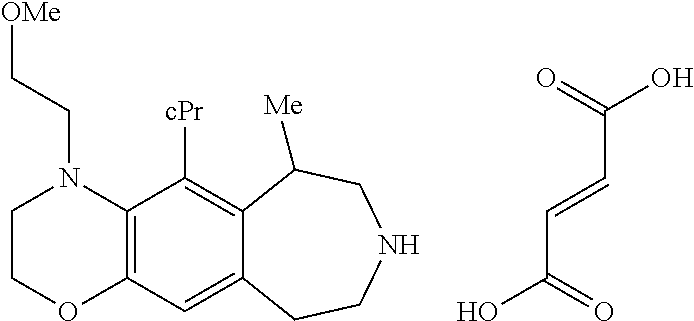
OC(=O)C=CC(O)=O.C1COC2=C(N1CC[OMe])C([cPr])=C1C(=C2)CCNCC1[Me]
